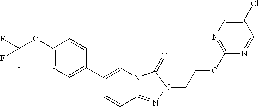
C1(OC(F)(F)F)=CC=C(C2=CN3C(=NN(CCOC4=NC=C(Cl)C=N4)C3=O)C=C2)C=C1
